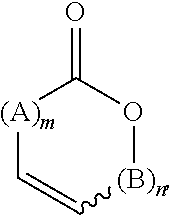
[(A)m]1C=C[(B)n]OC1=O
